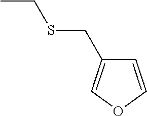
CCSCC1=COC=C1
